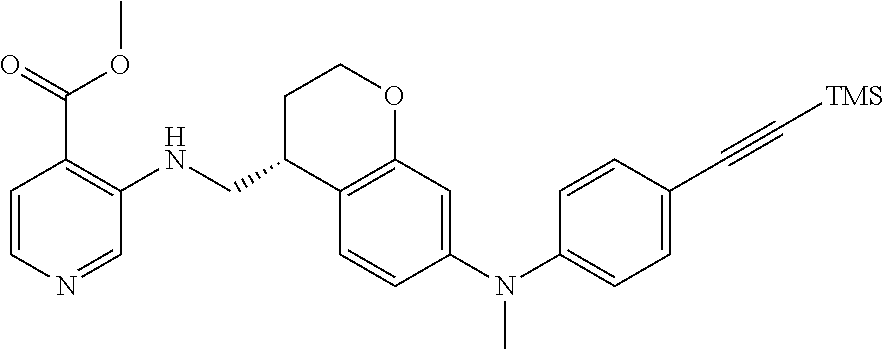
C1=CC(N(C2=CC=C(C#C[TMS])C=C2)C)=CC2=C1C(CNC1=C(C(OC)=O)C=CN=C1)CCO2
